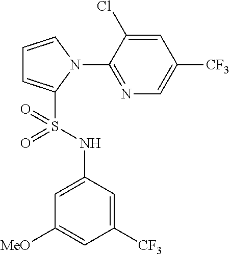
C1=CN(C2=NC=C([CF3])C=C2Cl)C(S(NC2=CC([MeO])=CC([CF3])=C2)(=O)=O)=C1
